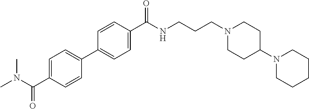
C1(C2=CC=C(C(N(C)C)=O)C=C2)=CC=C(C(NCCCN2CCC(N3CCCCC3)CC2)=O)C=C1
